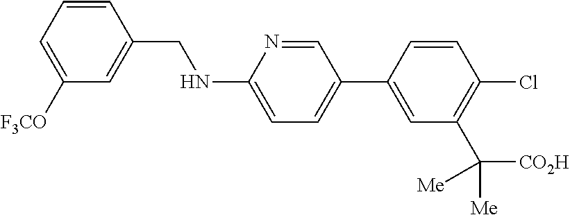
C1=CC(CNC2=CC=C(C3=CC(C([CO2H])([Me])[Me])=C(Cl)C=C3)C=N2)=CC([F3CO])=C1
